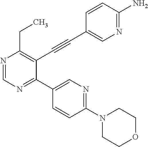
N1=CN=C(C2=CN=C(N3CCOCC3)C=C2)C(C#CC2=CN=C(N)C=C2)=C1CC
